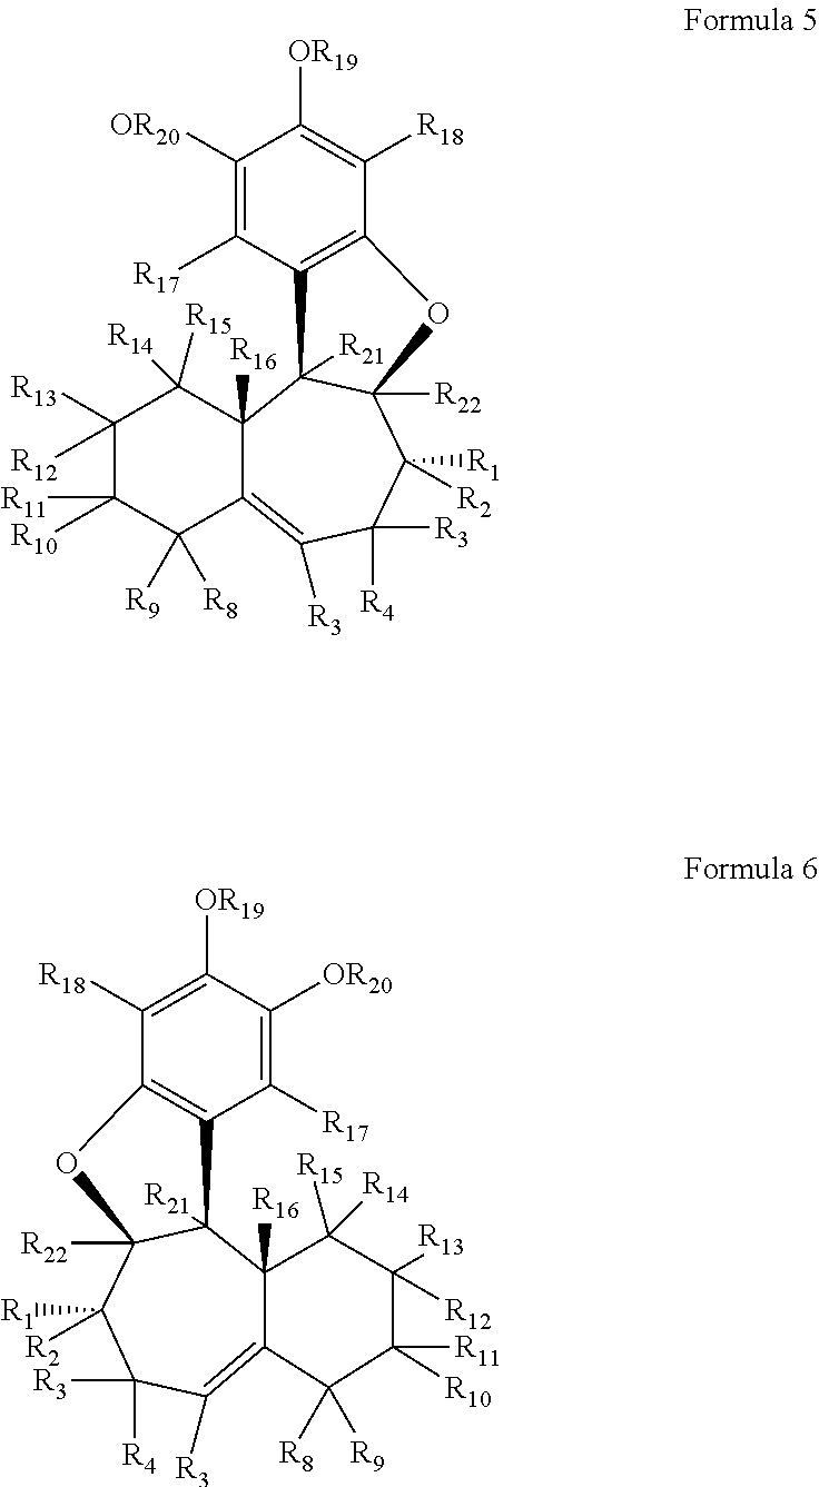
C1([R12])([R13])C([R11])([R10])C([R9])([R8])C2=C([R3])C([R3])([R4])C([R1])([R2])C3([R22])C([R21])(C2([R16])C1([R14])[R15])C1=C(C([R18])=C([OR19])C([OR20])=C1[R17])O3.C1([R12])([R13])C([R11])([R10])C([R9])([R8])C2=C([R3])C([R3])([R4])C([R1])([R2])C3([R22])C([R21])(C2([R16])C1([R14])[R15])C1=C(C([R18])=C([OR19])C([OR20])=C1[R17])O3
